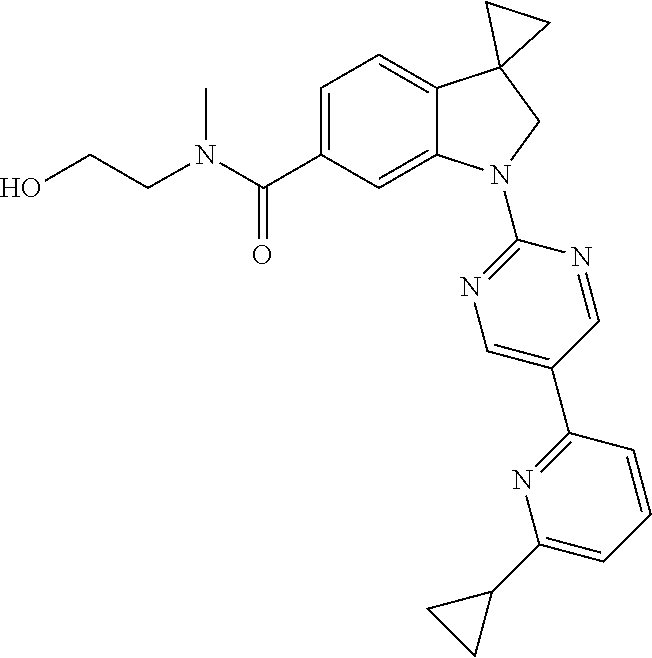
N1=C(C2=CN=C(N3C4=CC(C(N(C)CCO)=O)=CC=C4C4(C3)CC4)N=C2)C=CC=C1C1CC1
